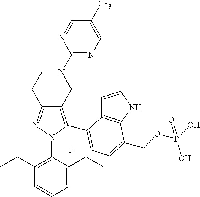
C12=NN(C3=C(CC)C=CC=C3CC)C(C3=C(F)C=C(COP(O)(=O)O)C4=C3C=CN4)=C1CN(C1=NC=C([CF3])C=N1)CC2
